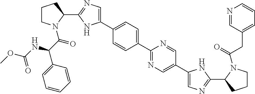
C1(C2=CC=C(C3=CN=C(C4CCCN4C(C(NC(OC)=O)C4=CC=CC=C4)=O)N3)C=C2)=NC=C(C2=CN=C(C3CCCN3C(=O)CC3=CC=CN=C3)N2)C=N1
